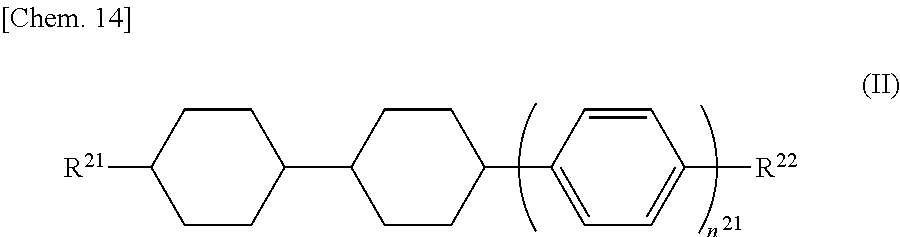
[R21]C1CCC(C2CCC(C3=CC=C([R22])C=C3)CC2)CC1
